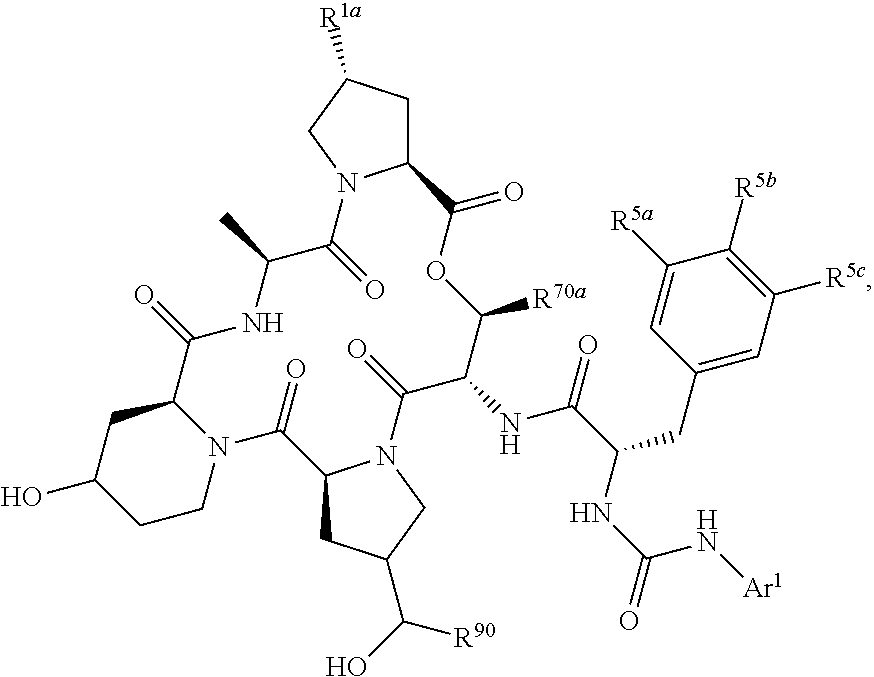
OC1CCN2C(C1)C(=O)NC(C)C(=O)N1C(CC([R1a])C1)C(=O)OC([R70a])C(NC(C(NC(=O)N[Ar1])CC1=CC([R5c])=C([R5b])C([R5a])=C1)=O)C(=O)N1C(CC(C([R90])O)C1)C2=O
